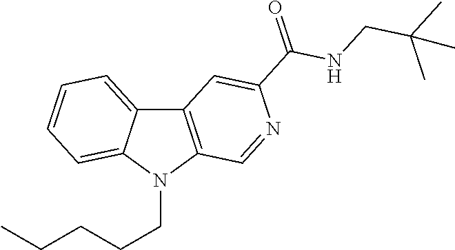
C12=C(N(CCCCC)C3=CC=CC=C13)C=NC(C(=O)NCC(C)(C)C)=C2
